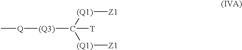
[T]C([(Q3)][Q]C)([(Q1)][Z1])[(Q1)][Z1]
